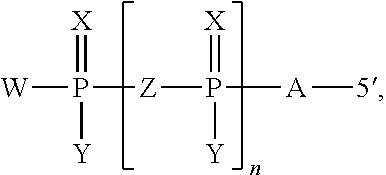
[W]P(=[X])([Y])[Z]P(=[X])([Y])[A][5]
